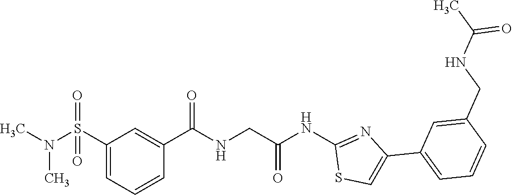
C1(S(N(C)C)(=O)=O)=CC=CC(C(=O)NCC(NC2=NC(C3=CC=CC(CNC(C)=O)=C3)=CS2)=O)=C1
